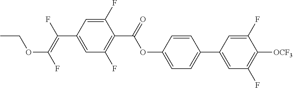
C1(F)=CC(C(=C(F)OCC)F)=CC(F)=C1C(OC1=CC=C(C2=CC(F)=C([OCF3])C(F)=C2)C=C1)=O
